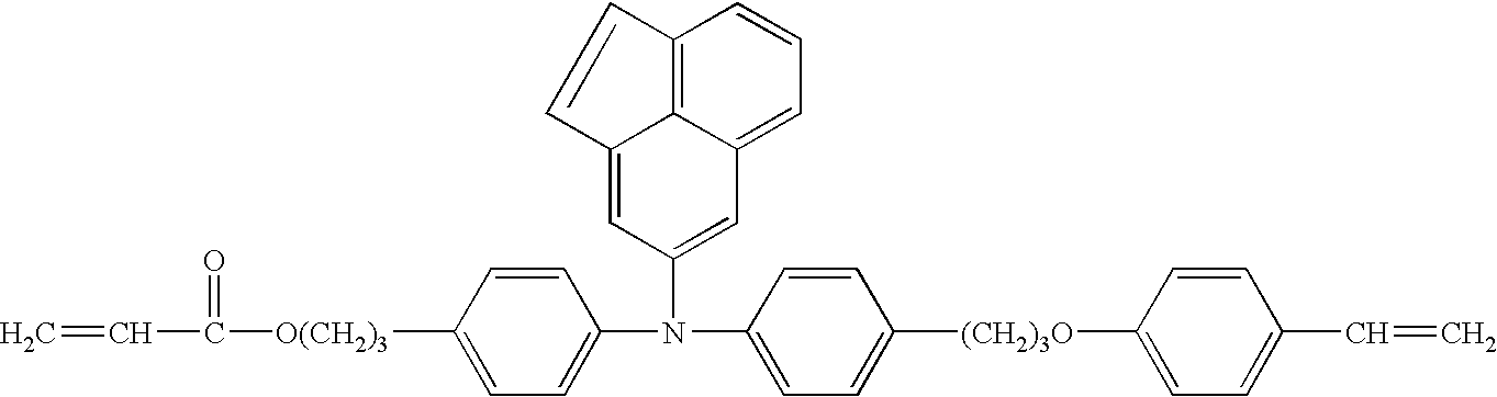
C12=CC(N(C3=CC=C([O(CH2)3]C(=O)C=C)C=C3)C3=CC=C([(CH2)3O]C4=CC=C(C=C)C=C4)C=C3)=CC3=CC=CC(=C13)C=C2
